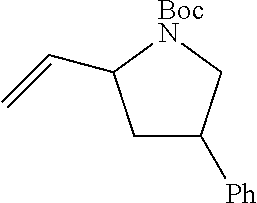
C1([Ph])CC(C=C)[BocN]C1
